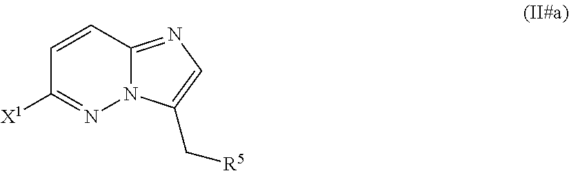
C1=CC2=NC=C(C[R5])N2N=C1[X1]
